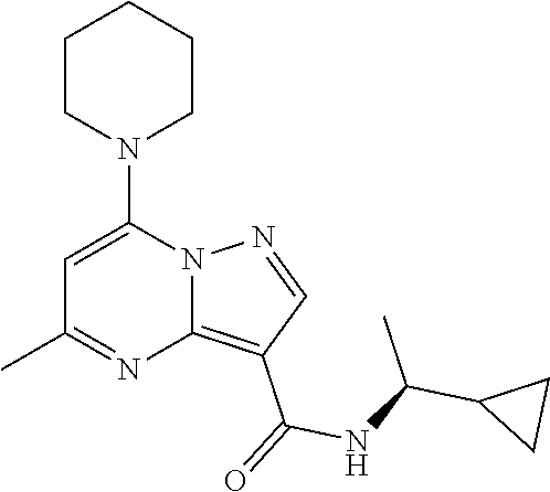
C12=C(C(=O)NC(C3CC3)C)C=NN1C(N1CCCCC1)=CC(C)=N2
